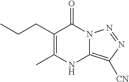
C(CC1=C(C)NC2=C([CN])N=NN2C1=O)C
